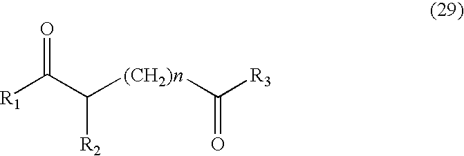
[R1]C(C([(CH2)n]C([R3])=O)[R2])=O
